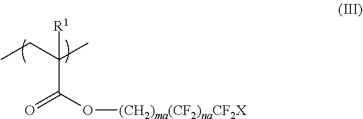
CCC(C)([R1])C(O[(CH2)ma(CF2)naCF2X])=O
